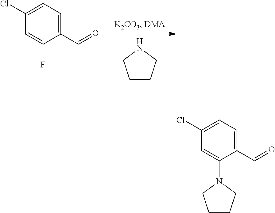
C1CCNC1.C1=C(F)C(C=O)=CC=C1Cl.C1=C(N2CCCC2)C(C=O)=CC=C1Cl
